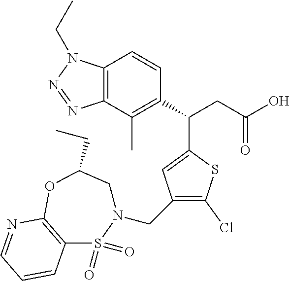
C12=C(C(C)=C(C(CC(O)=O)C3=CC(CN4CC(CC)OC5=C(S4(=O)=O)C=CC=N5)=C(Cl)S3)C=C1)N=NN2CC
